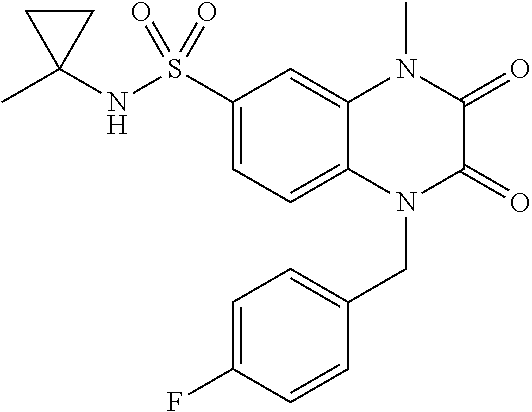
C1(S(NC2(C)CC2)(=O)=O)=CC=C2C(=C1)N(C)C(=O)C(=O)N2CC1=CC=C(F)C=C1
